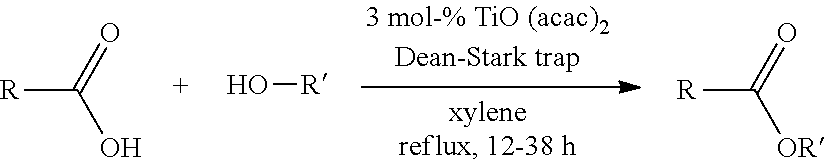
O=C([R])O.O[R].O=C([R])[OR]
